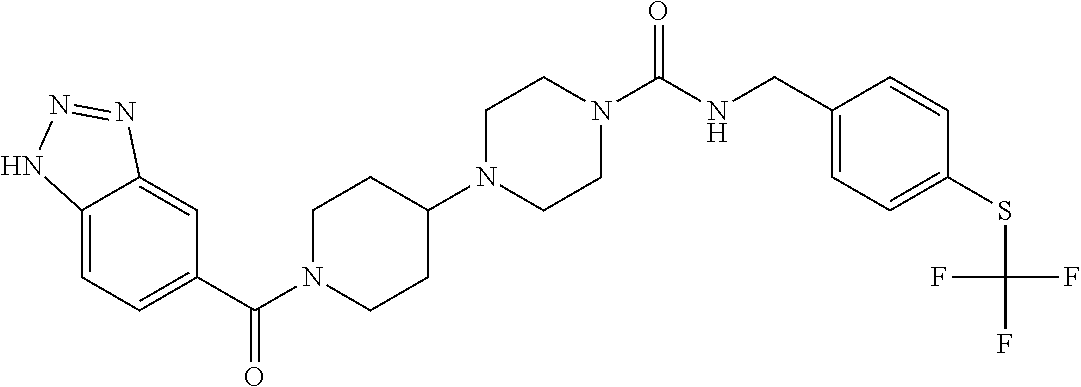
C12=CC=C(C(N3CCC(N4CCN(C(NCC5=CC=C(SC(F)(F)F)C=C5)=O)CC4)CC3)=O)C=C1N=NN2
